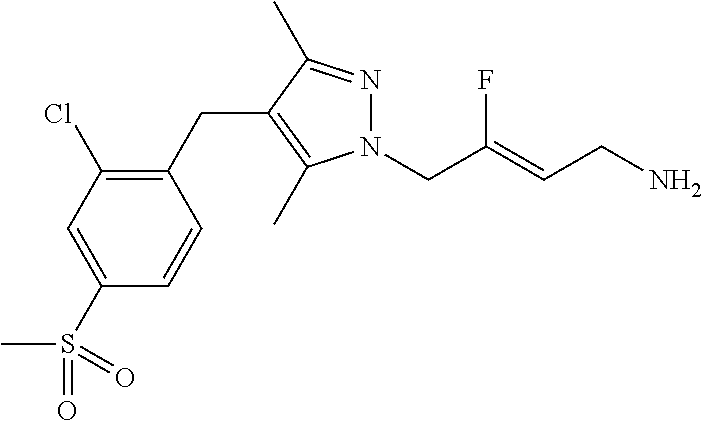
N1=C(C)C(CC2=C(Cl)C=C(S(=O)(C)=O)C=C2)=C(C)N1CC(=CCN)F
